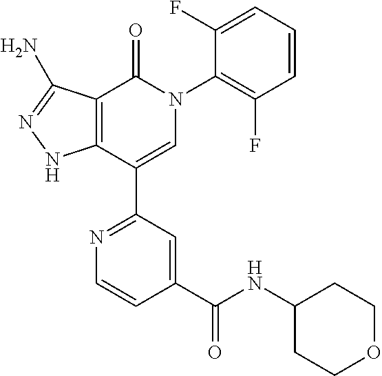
C12=C(C(C3=NC=CC(C(NC4CCOCC4)=O)=C3)=CN(C3=C(F)C=CC=C3F)C1=O)NN=C2N
